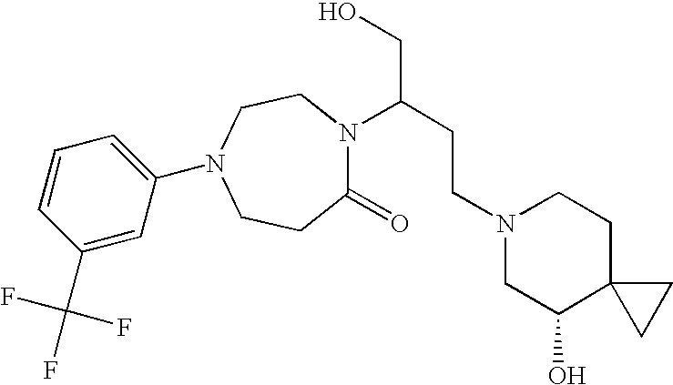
C1(=O)N(C(CO)CCN2CC(O)C3(CC2)CC3)CCN(C2=CC=CC(C(F)(F)F)=C2)CC1
